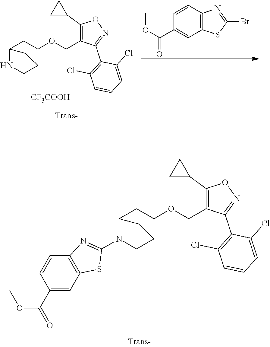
C12N(C3=NC4=C(C=C(C(=O)OC)C=C4)S3)CC(C(OCC3=C(C4CC4)ON=C3C3=C(Cl)C=CC=C3Cl)C1)C2.O(C(C1=CC2=C(C=C1)N=C(Br)S2)=O)C.C12NCC(C(OCC3=C(C4CC4)ON=C3C3=C(Cl)C=CC=C3Cl)C1)C2.[CF3COOH]
